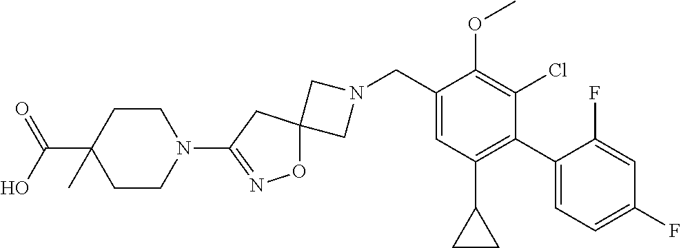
C1N(CC2=CC(C3CC3)=C(C3=CC=C(F)C=C3F)C(Cl)=C2OC)CC12ON=C(N1CCC(C(=O)O)(C)CC1)C2
